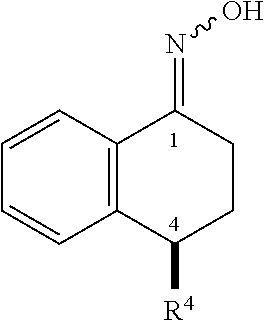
[R4]C1CCC(=NO)C2=C1C=CC=C2
